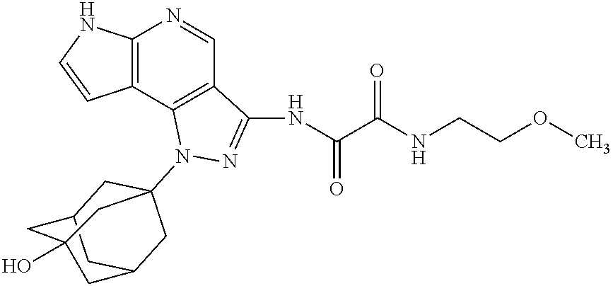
C12=C(C3=C(C=N1)C(NC(C(NCCOC)=O)=O)=NN3C13CC4CC(C1)CC(O)(C4)C3)C=CN2
